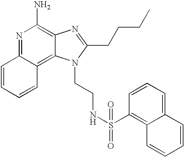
N1=C2C(=C3C(=C1N)N=C(CCCC)N3CCNS(C1=C3C(=CC=C1)C=CC=C3)(=O)=O)C=CC=C2
